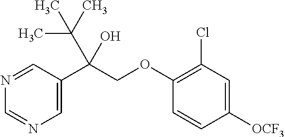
C1=C(C(COC2=C(Cl)C=C([OCF3])C=C2)(C(C)(C)C)O)C=NC=N1
